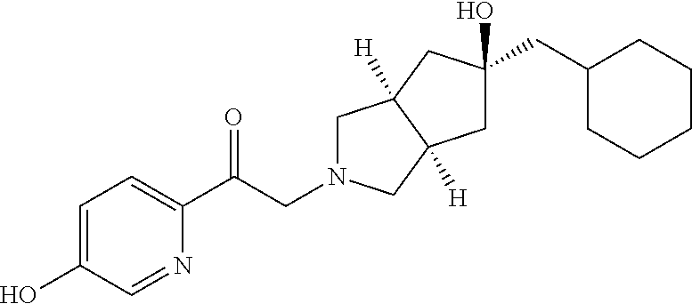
C(C(=O)C1=CC=C(O)C=N1)N1CC2([H])C([H])(C1)CC(CC1CCCCC1)(O)C2
